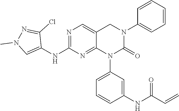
N1=C(NC2=CN(C)N=C2Cl)N=C2C(=C1)CN(C1=CC=CC=C1)C(=O)N2C1=CC=CC(NC(C=C)=O)=C1
